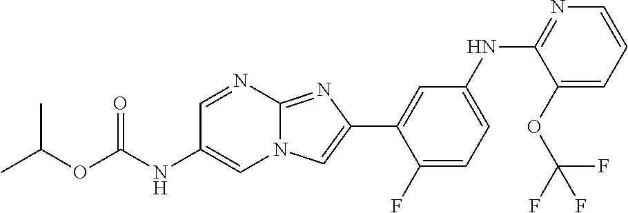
CC(C)OC(=O)NC1=CN2C(=NC(C3=CC(NC4=NC=CC=C4OC(F)(F)F)=CC=C3F)=C2)N=C1
